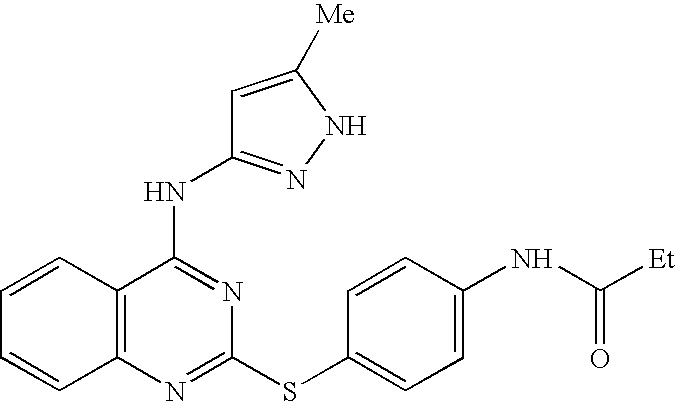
C1=CC2=C(C=C1)N=C(SC1=CC=C(NC([Et])=O)C=C1)N=C2NC1=NNC([Me])=C1
